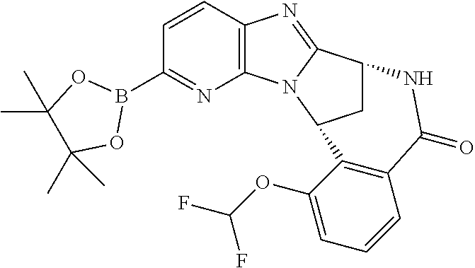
C1=CC2=C(N=C1B1OC(C)(C)C(C)(C)O1)N1C(=N2)C2CC1C1=C(C(=O)N2)C=CC=C1OC(F)F
